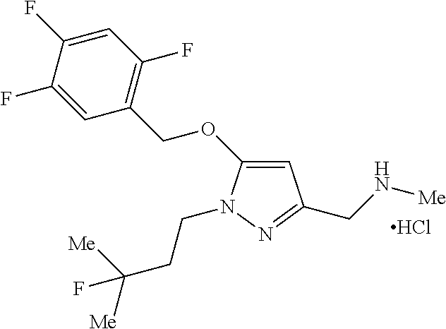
C1=C(OCC2=C(F)C=C(F)C(F)=C2)N(CCC([Me])([Me])F)N=C1CN[Me].Cl
